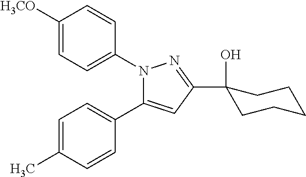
C1([H3CO])=CC=C(N2C(C3=CC=C(C)C=C3)=CC(C3(O)CCCCC3)=N2)C=C1
